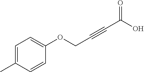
C(C#CC(O)=O)OC1=CC=C(C)C=C1
